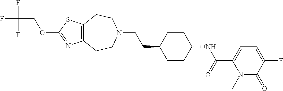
C12=C(SC(OCC(F)(F)F)=N1)CCN(CCC1CCC(NC(C3=CC=C(F)C(=O)N3C)=O)CC1)CC2
